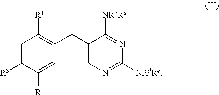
[R1]C1=C(CC2=CN=C([NRdRe])N=C2[NR7R8])C=C([R4])C([R3])=C1
